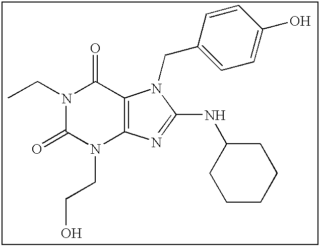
N1(CC)C(=O)N(CCO)C2=C(C1=O)N(CC1=CC=C(O)C=C1)C(NC1CCCCC1)=N2
